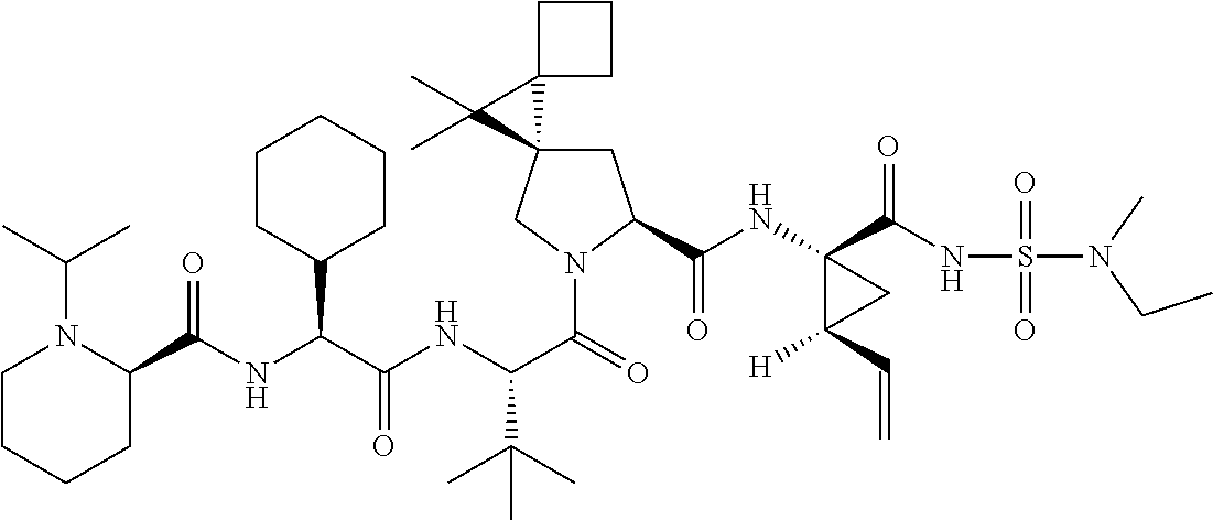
C1C2(CN(C(=O)C(NC(C(NC(=O)C3N(C(C)C)CCCC3)C3CCCCC3)=O)C(C)(C)C)C1C(NC1(C(NS(N(CC)C)(=O)=O)=O)C([H])(C=C)C1)=O)C1(C2(C)C)CCC1
